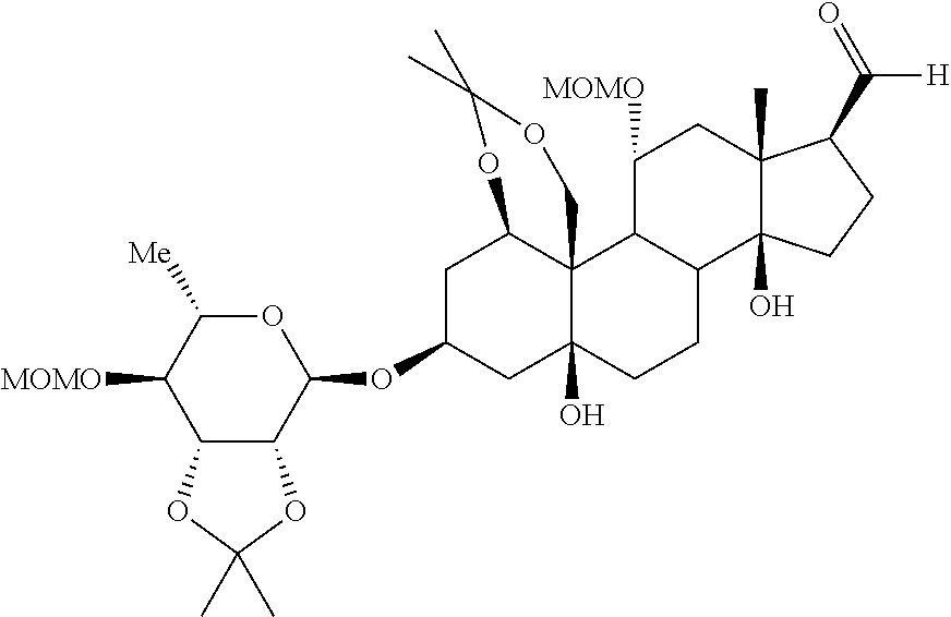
C1C(OC2C3C(C([MOMO])C([Me])O2)OC(C)(C)O3)CC2(O)C3(C1OC(C)(C)OC3)C1C(CC2)C2(O)C(C)(CC1[MOMO])C(C([H])=O)CC2
